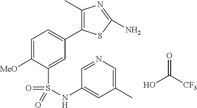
OC(=O)[CF3].C1=C([MeO])C(S(=O)(=O)NC2=CC(C)=CN=C2)=CC(C2=C(C)N=C(N)S2)=C1
